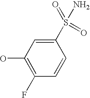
C1(O)=C(F)C=CC(S(N)(=O)=O)=C1
